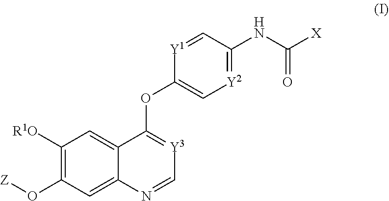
[Z]OC1=C([R1O])C=C2C(OC3=C[Y2]=C(NC(=O)[X])C=[Y1]3)=[Y3]C=NC2=C1
